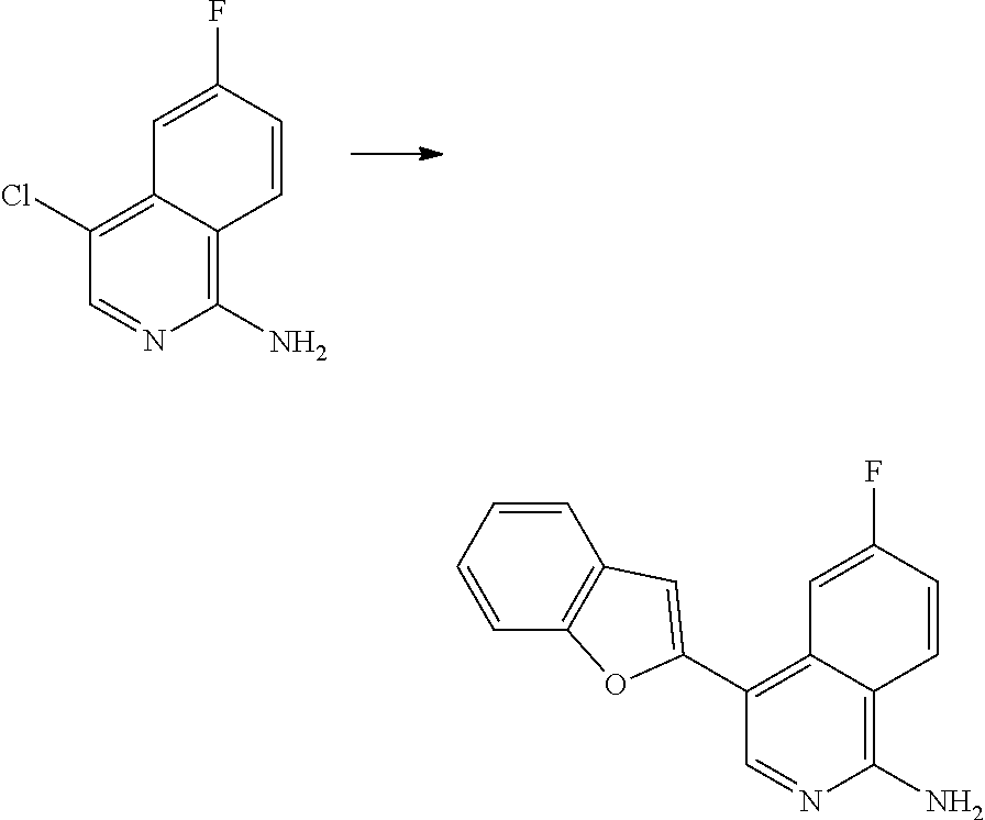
C1(N)=C2C(=C(Cl)C=N1)C=C(F)C=C2.C1(N)=C2C(=C(C3=CC4=C(C=CC=C4)O3)C=N1)C=C(F)C=C2
